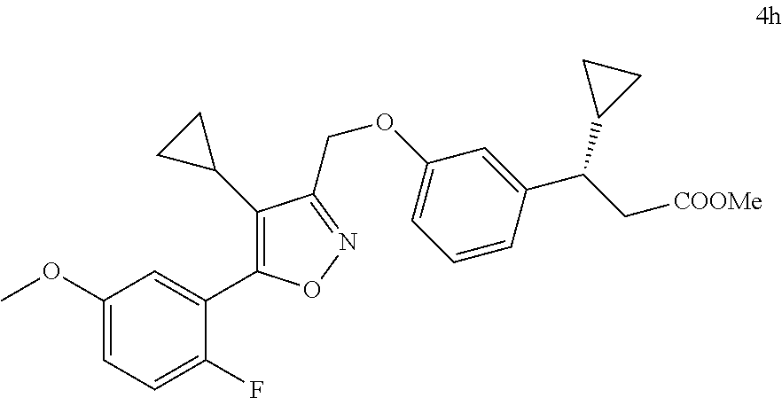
C1(OC)=CC=C(F)C(C2=C(C3CC3)C(COC3=CC=CC(C(C[COOMe])C4CC4)=C3)=NO2)=C1
